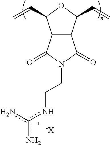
C12C(C(C=C)OC1C=C)C(=O)N(CCnc(n)n)C2=O.[-X]
